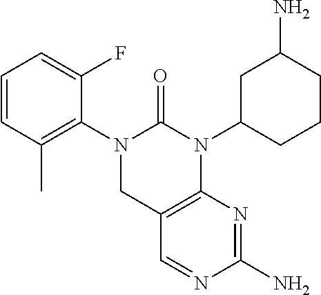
C1=CC(C)=C(N2CC3=C(N(C4CCCC(N)C4)C2=O)N=C(N)N=C3)C(F)=C1
